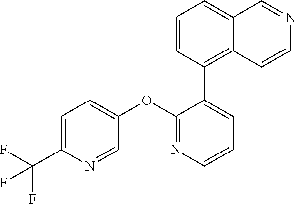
C1=C(C(F)(F)F)N=CC(OC2=NC=CC=C2C2=C3C(=CC=C2)C=NC=C3)=C1
